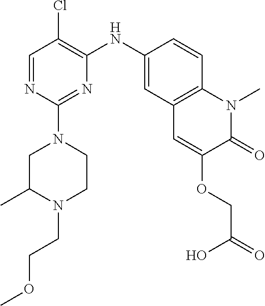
C1=NC(N2CC(C)N(CCOC)CC2)=NC(NC2=CC3=C(C=C2)N(C)C(=O)C(OCC(=O)O)=C3)=C1Cl
